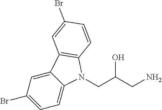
C12=CC(Br)=CC=C1N(CC(CN)O)C1=C2C=C(Br)C=C1
